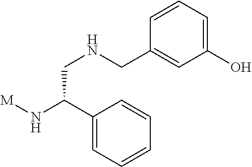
[M]NC(C1=CC=CC=C1)CNCC1=CC(O)=CC=C1
